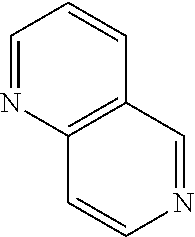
C1=NC2=C(C=C1)C=NC=C2
